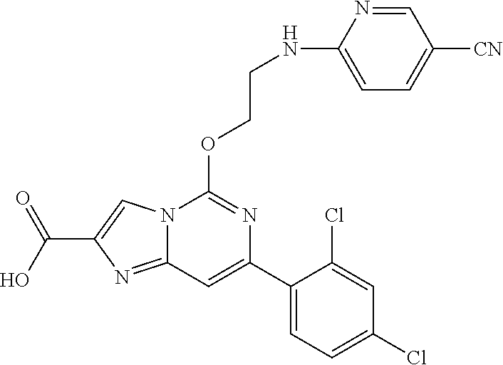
N12C(=NC(C(=O)O)=C1)C=C(C1=CC=C(Cl)C=C1Cl)N=C2OCCNC1=CC=C([CN])C=N1
